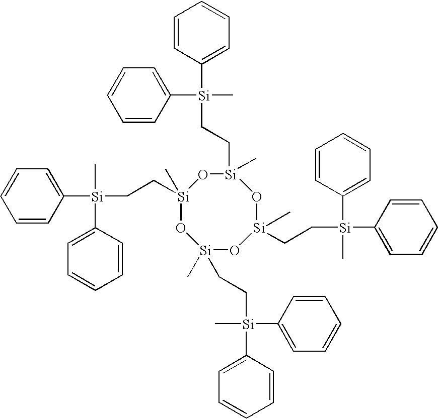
[Si]1(C)(CC[Si](C2=CC=CC=C2)(C)C2=CC=CC=C2)O[Si](C)(CC[Si](C)(C2=CC=CC=C2)C2=CC=CC=C2)O[Si](C)(CC[Si](C2=CC=CC=C2)(C)C2=CC=CC=C2)O[Si](C)(CC[Si](C)(C2=CC=CC=C2)C2=CC=CC=C2)O1
